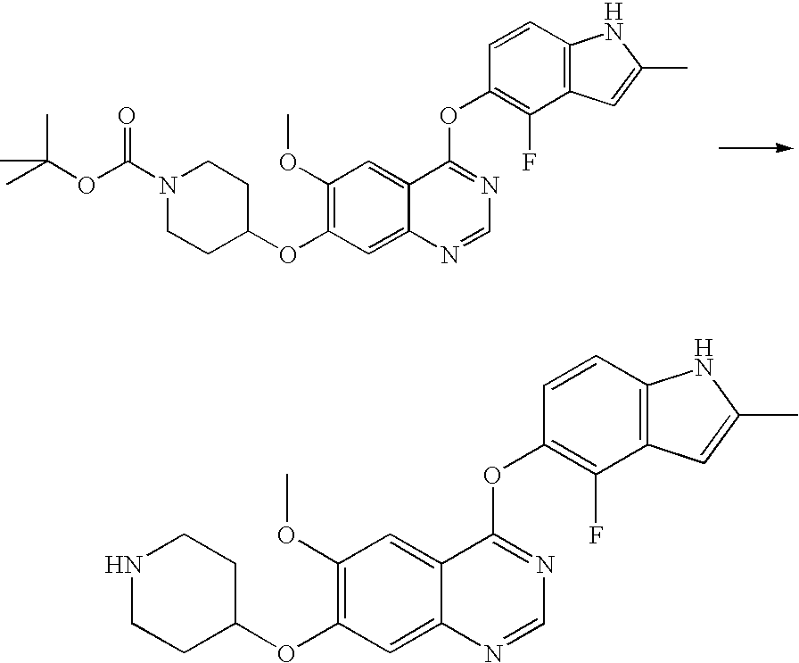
C1CC(OC2=C(OC)C=C3C(=C2)N=CN=C3OC2=C(F)C3=C(C=C2)NC(C)=C3)CCN1C(OC(C)(C)C)=O.N1CCC(OC2=C(OC)C=C3C(=C2)N=CN=C3OC2=C(F)C3=C(C=C2)NC(C)=C3)CC1
